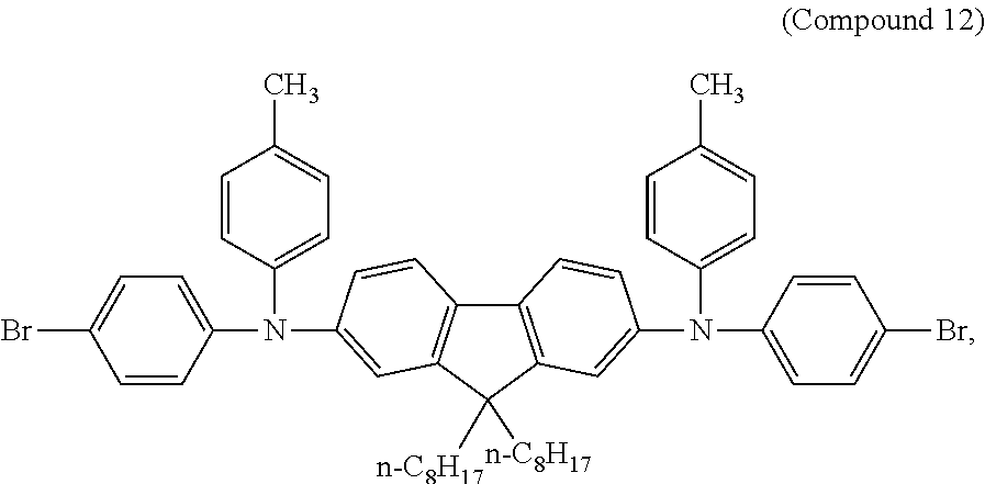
N(C1=CC=C(Br)C=C1)(C1=CC=C(C)C=C1)C1=CC2=C(C3=C(C2([n-C8H17])[n-C8H17])C=C(N(C2=CC=C(Br)C=C2)C2=CC=C(C)C=C2)C=C3)C=C1
